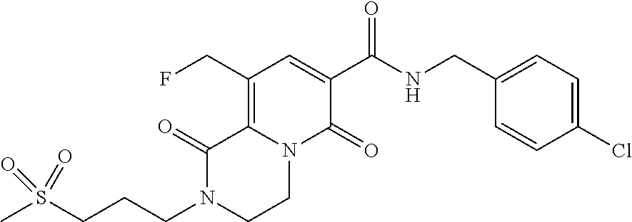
C12=C(CF)C=C(C(=O)NCC3=CC=C(Cl)C=C3)C(=O)N1CCN(CCCS(C)(=O)=O)C2=O
